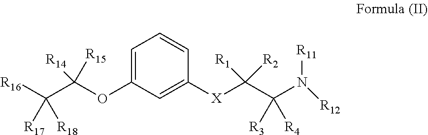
C1=C([X]C(C(N([R12])[R11])([R3])[R4])([R1])[R2])C=CC=C1OC(C([R17])([R18])[R16])([R14])[R15]
